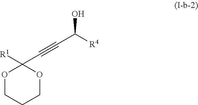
O1CCCOC1([R1])C#CC([R4])O
